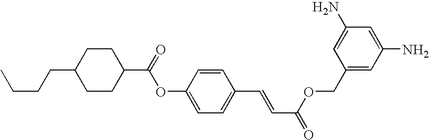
CCCCC1CCC(C(=O)OC2=CC=C(C=CC(=O)OCC3=CC(N)=CC(N)=C3)C=C2)CC1
